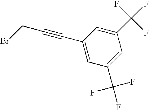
C1=C(C(F)(F)F)C=C(C(F)(F)F)C=C1C#CCBr
